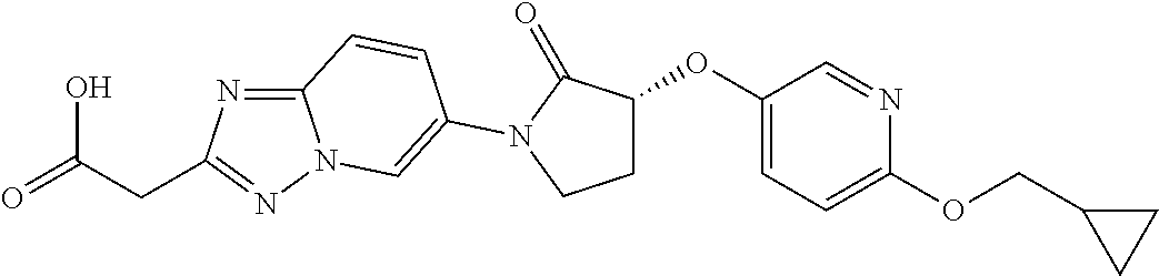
C12=NC(CC(=O)O)=NN1C=C(N1C(=O)C(OC3=CC=C(OCC4CC4)N=C3)CC1)C=C2
